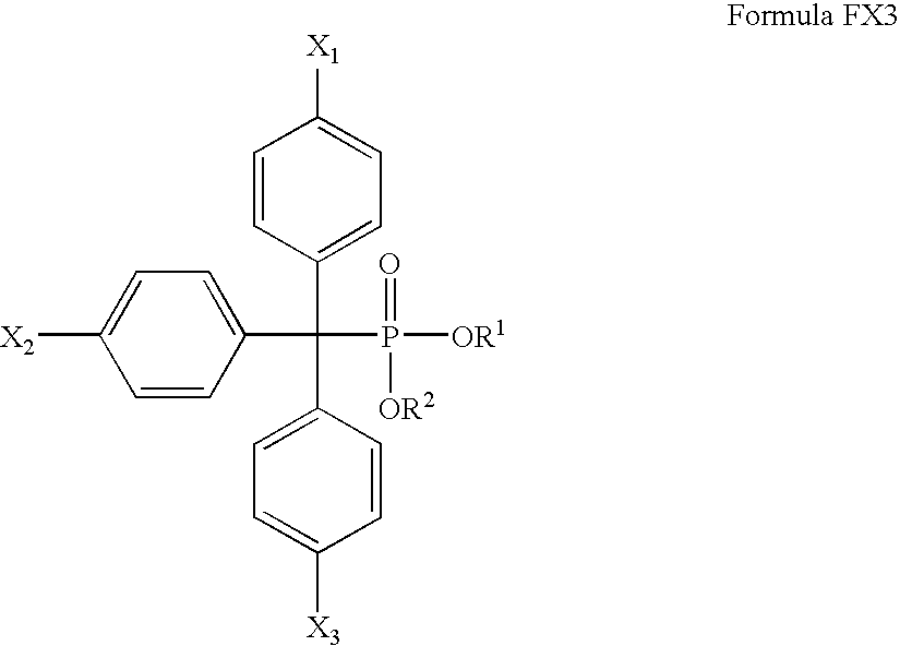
C1=CC(C(C2=CC=C([X2])C=C2)(C2=CC=C([X3])C=C2)P([OR1])(=O)[OR2])=CC=C1[X1]
